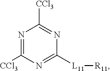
N1=C([CCl3])N=C([L11][R11])N=C1[CCl3]
